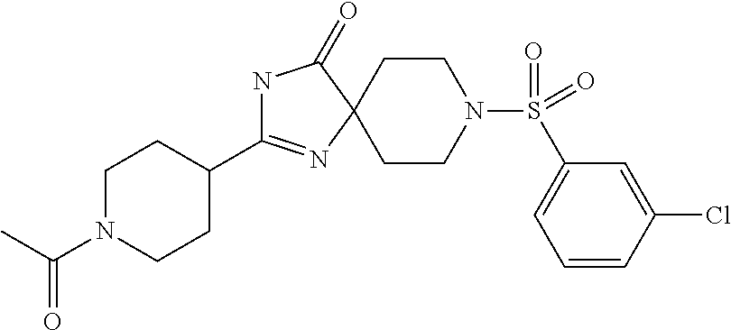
N1C(C2CCN(C(C)=O)CC2)=NC2(C1=O)CCN(S(=O)(=O)C1=CC=CC(Cl)=C1)CC2
